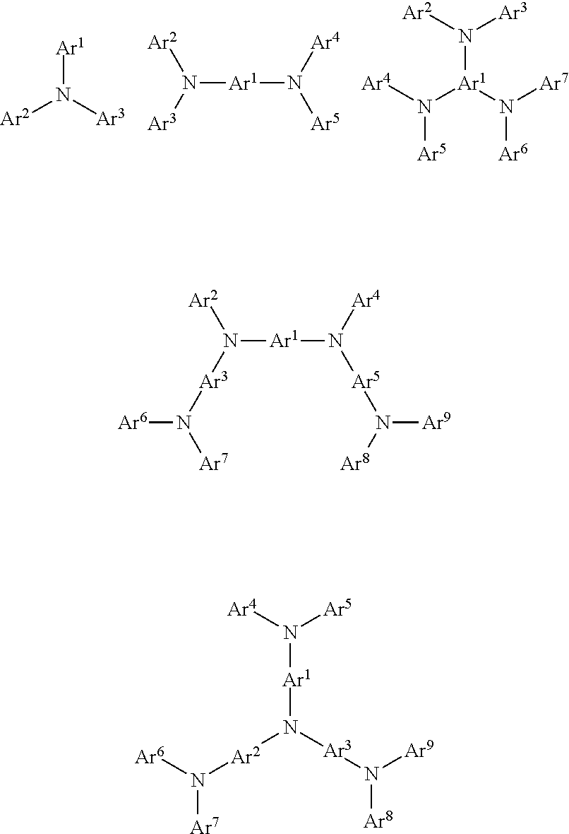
[Ar2]N([Ar3])[Ar1].[Ar2]N([Ar3])[Ar1]N([Ar5])[Ar4].[Ar4]N([Ar1](N([Ar7])[Ar6])N([Ar2])[Ar3])[Ar5].[Ar2]N([Ar1]N([Ar5]N([Ar9])[Ar8])[Ar4])[Ar3]N([Ar7])[Ar6].[Ar6]N([Ar2]N([Ar3]N([Ar9])[Ar8])[Ar1]N([Ar5])[Ar4])[Ar7]
